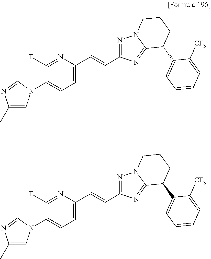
C1=C(C=CC2=NN3C(=N2)C(C2=CC=CC=C2[CF3])CCC3)N=C(F)C(N2C=C(C)N=C2)=C1.C1=C(C=CC2=NN3C(=N2)C(C2=CC=CC=C2[CF3])CCC3)N=C(F)C(N2C=C(C)N=C2)=C1
